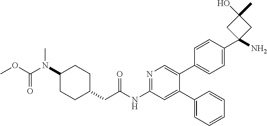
C1(N(C(OC)=O)C)CCC(CC(NC2=NC=C(C3=CC=C(C4(N)CC(O)(C)C4)C=C3)C(C3=CC=CC=C3)=C2)=O)CC1
